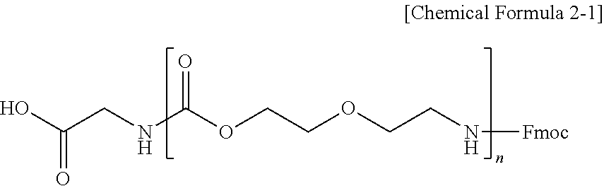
OC(CNC(OCCOCCN[Fmoc])=O)=O
